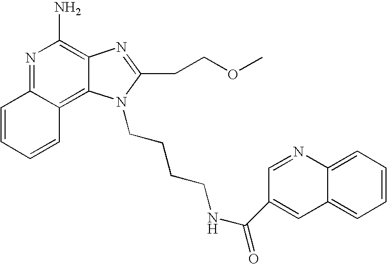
N1=C2C(=C3C(=C1N)N=C(CCOC)N3CCCCNC(=O)C1=CC3=CC=CC=C3N=C1)C=CC=C2
